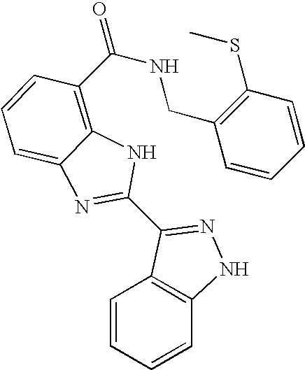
C1=CC=CC2=C1C(C1=NC3=CC=CC(C(=O)NCC4=C(SC)C=CC=C4)=C3N1)=NN2
